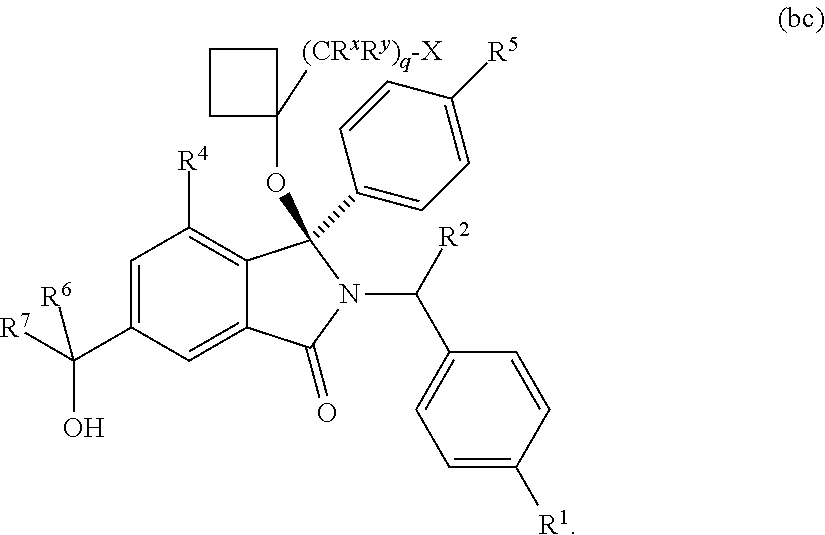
C1=C(C([R7])([R6])O)C=C2C(=C1[R4])C(C1=CC=C([R5])C=C1)(OC1([(CRxRy)q-X])CCC1)N(C([R2])C1=CC=C([R1])C=C1)C2=O
